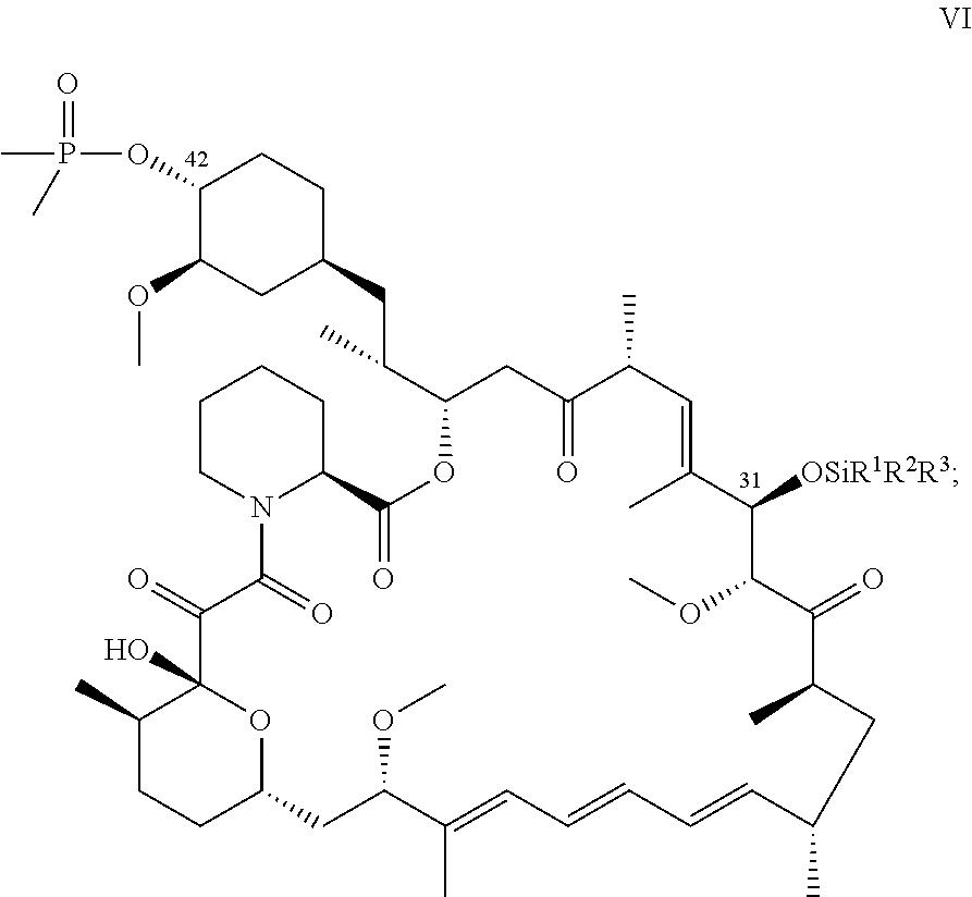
C1(OP(=O)(C)C)C(OC)CC(CC(C2CC(=O)C(C)C=C(C)C([OSiR1R2R3])C(OC)C(=O)C(C)CC(C)C=CC=CC=C(C)C(OC)CC3CCC(C)C(O)(C(=O)C(=O)N4C(C(=O)O2)CCCC4)O3)C)CC1
